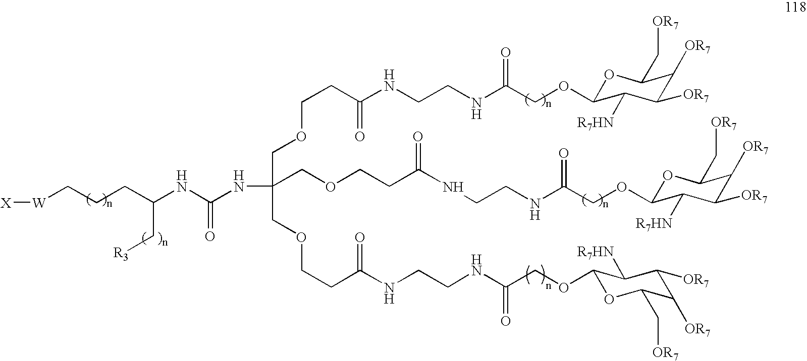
[W](CCCC(NC(NC(COCCC(NCCNC(COC1OC(C[OR7])C([OR7])C([OR7])C1[R7HN])=O)=O)(COCCC(NCCNC(COC1OC(C[OR7])C([OR7])C([OR7])C1[R7HN])=O)=O)COCCC(NCCNC(COC1OC(C[OR7])C([OR7])C([OR7])C1[R7HN])=O)=O)=O)C[R3])[X]
